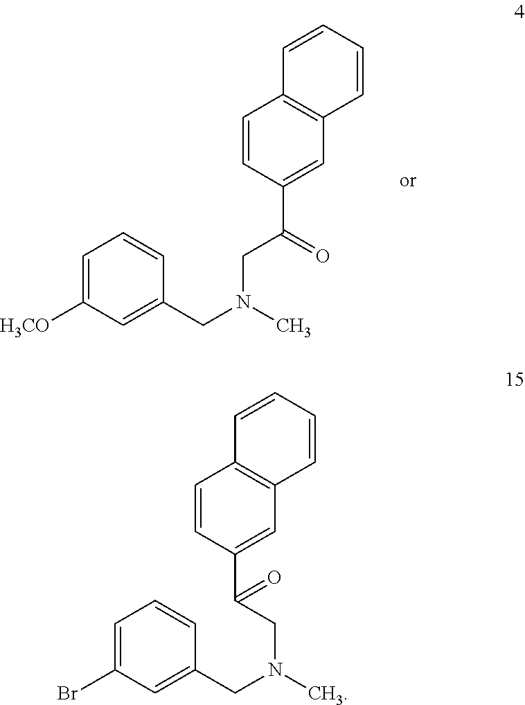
C1=CC(C(=O)CN(CC2=CC([H3CO])=CC=C2)C)=CC2=C1C=CC=C2.C1=CC(C(CN(CC2=CC(Br)=CC=C2)C)=O)=CC2=C1C=CC=C2
